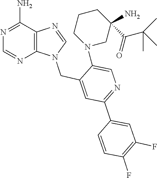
N1(CC2=CC(C3=CC(F)=C(F)C=C3)=NC=C2N2CC(N)(C(C(C)(C)C)=O)CCC2)C=NC2=C1N=CN=C2N
